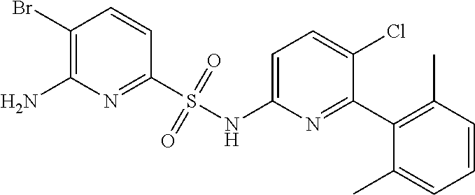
C1(Br)=C(N)N=C(S(NC2=CC=C(Cl)C(C3=C(C)C=CC=C3C)=N2)(=O)=O)C=C1
